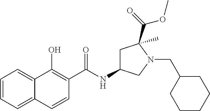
C1=CC=C2C(=C1)C(O)=C(C(NC1CC(C(=O)OC)(C)N(CC3CCCCC3)C1)=O)C=C2
